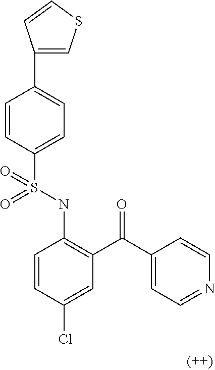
C1=CC(S(NC2=C(C(C3=CC=NC=C3)=O)C=C(Cl)C=C2)(=O)=O)=CC=C1C1=CSC=C1
